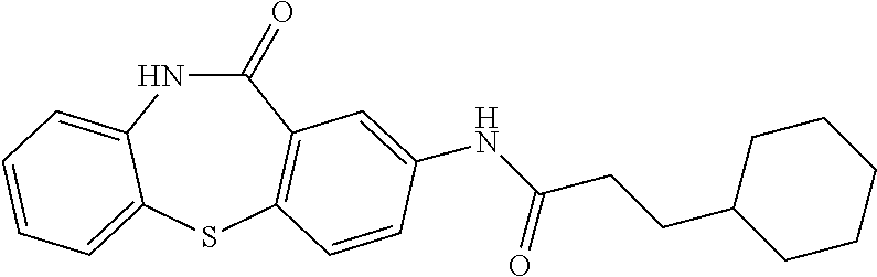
C1(=O)NC2=CC=CC=C2SC2=C1C=C(NC(CCC1CCCCC1)=O)C=C2
